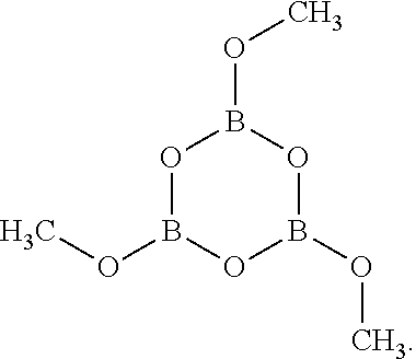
O1B(OC)OB(OC)OB1OC
